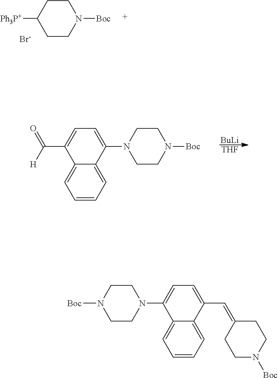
[Ph3P+]C1CCN([Boc])CC1.[Br-].C12=CC=CC=C1C(N1CCN([Boc])CC1)=CC=C2C([H])=O.[BuLi].[THF].C12=CC=CC=C1C(C=C1CCN([Boc])CC1)=CC=C2N1CCN([Boc])CC1
